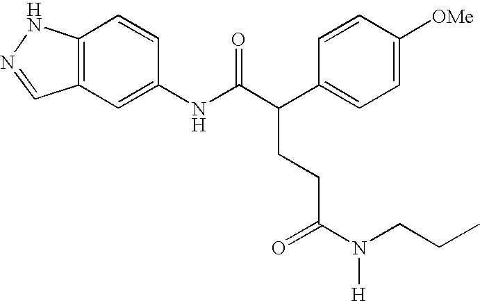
C12=C(C=C(NC(C(C3=CC=C([OMe])C=C3)CCC(N(CCC)[H])=O)=O)C=C1)C=NN2
